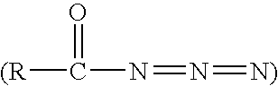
[(R]C(N=N=[N)])=O
